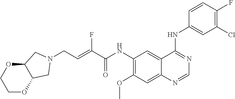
C(C=C(C(NC1=C(OC)C=C2C(=C1)C(NC1=CC(Cl)=C(F)C=C1)=NC=N2)=O)F)N1CC2OCCOC2C1
